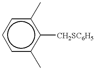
c1cc(C)c([CH2SC6H5])c(C)c1
